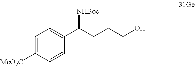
C1=C([MeO2C])C=CC(C(CCCO)[NHBoc])=C1
